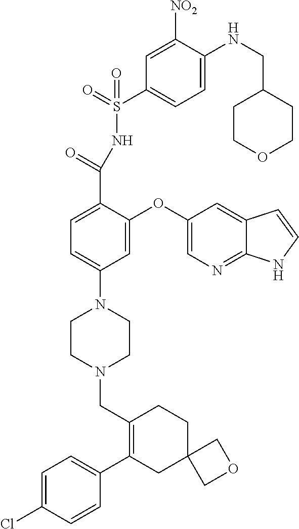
C1(C2=CC=C(Cl)C=C2)=C(CN2CCN(C3=CC=C(C(=O)NS(=O)(=O)C4=CC=C(NCC5CCOCC5)C([NO2])=C4)C(OC4=CN=C5C(=C4)C=CN5)=C3)CC2)CCC2(C1)COC2
